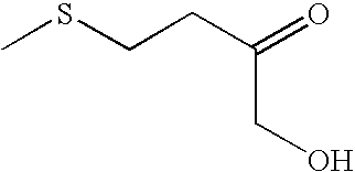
C(CO)(CCSC)=O
